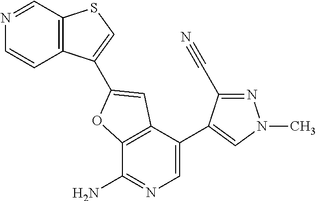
C12=C(C(C3=CN(C)N=C3C#N)=CN=C1N)C=C(C1=CSC3=C1C=CN=C3)O2
